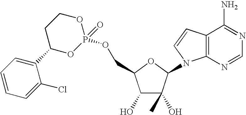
C1(O)C(O)(C)C(N2C3=C(C=C2)C(N)=NC=N3)OC1COP1(=O)OCCC(C2=CC=CC=C2Cl)O1
